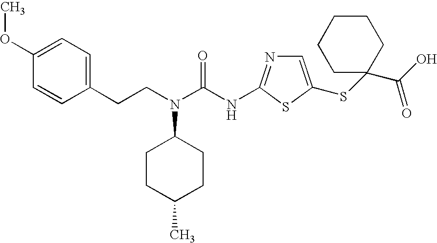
C(N(C(NC1=NC=C(SC2(C(O)=O)CCCCC2)S1)=O)C1CCC(C)CC1)CC1=CC=C(OC)C=C1
